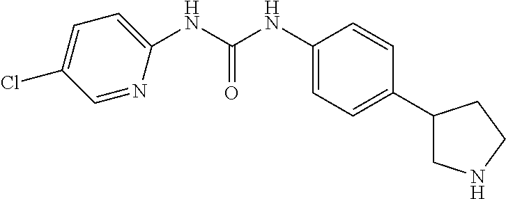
N(C(NC1=CC=C(C2CNCC2)C=C1)=O)C1=CC=C(Cl)C=N1
